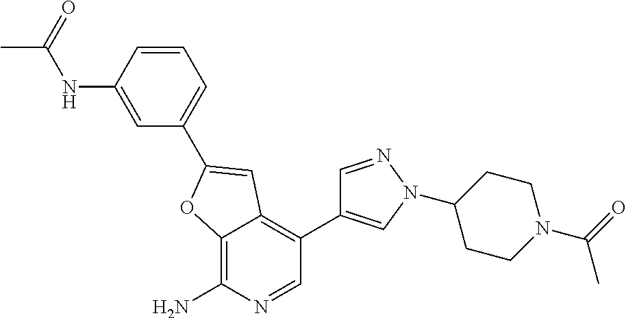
C12=C(N)N=CC(C3=CN(C4CCN(C(C)=O)CC4)N=C3)=C1C=C(C1=CC=CC(NC(C)=O)=C1)O2
